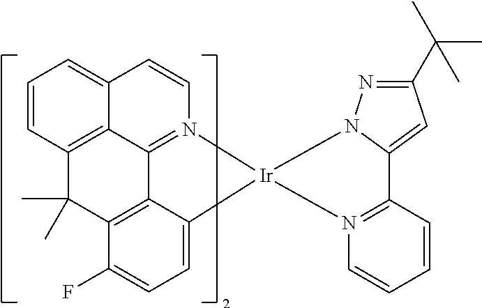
C1=CC=CC2=N1[Ir]1(N3C2=CC(C(C)(C)C)=N3)N2=C3C4=C(C=CC=C4C=C2)C(C)(C)C2=C3C1=CC=C2F
